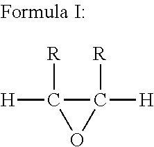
C1([R])([H])C([R])([H])O1
